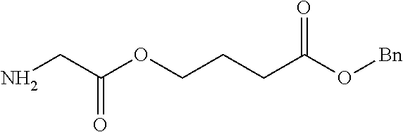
NCC(OCCCC(O[Bn])=O)=O
